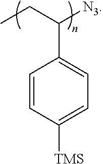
C1=CC([TMS])=CC=C1C(CC)[N3]
